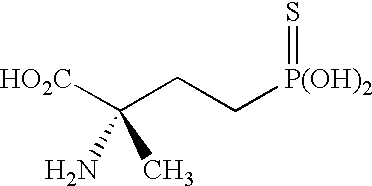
[HO2C]C(CC[P(OH)2]=S)(C)N
